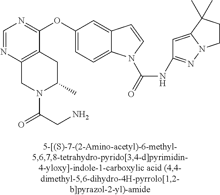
C1(OC2=CC=C3C(=C2)C=CN3C(=O)NC2=NN3C(=C2)C(C)(C)CC3)=NC=NC2=C1CC(C)N(C(CN)=O)C2
